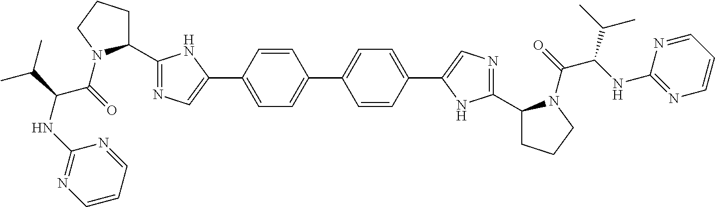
C1(C2=CC=C(C3=CN=C(C4CCCN4C(=O)C(NC4=NC=CC=N4)C(C)C)N3)C=C2)=CC=C(C2=CN=C(C3CCCN3C(C(NC3=NC=CC=N3)C(C)C)=O)N2)C=C1
